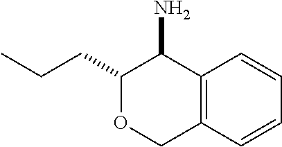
C1(CCC)OCC2=C(C1N)C=CC=C2
